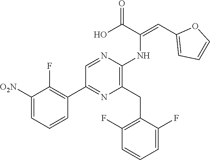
C1([O2N])=CC=CC(C2=NC(CC3=C(F)C=CC=C3F)=C(NC(C(O)=O)=CC3=CC=CO3)N=C2)=C1F
